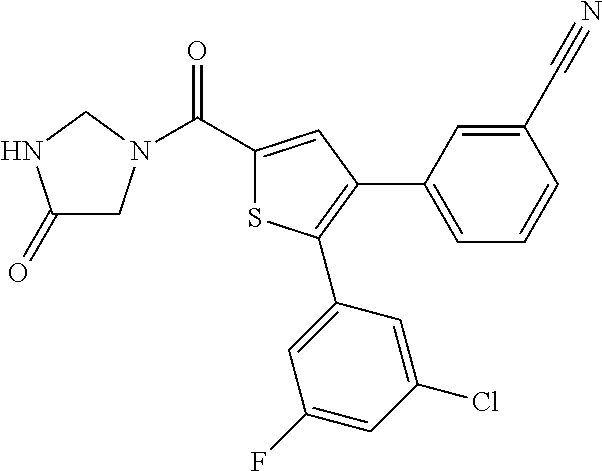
C(C1=CC(C2=CC=CC(C#N)=C2)=C(C2=CC(F)=CC(Cl)=C2)S1)(=O)N1CC(=O)NC1
